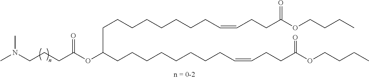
N(CCCC(OC(CCCCCCCCC=CCCC(OCCCC)=O)CCCCCCCCC=CCCC(OCCCC)=O)=O)(C)C
